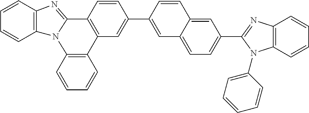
C1=CC2=C(C=C1)N1C(=NC3=C1C=CC=C3)C1=C2C=C(C2=CC3=CC=C(C4=NC5=C(N4C4=CC=CC=C4)C=CC=C5)C=C3C=C2)C=C1
